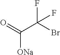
O=C(C(Br)(F)F)[ONa]
